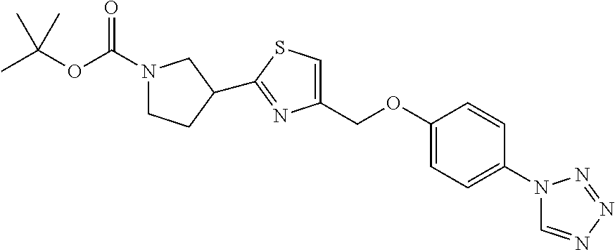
C1(OCC2=CSC(C3CCN(C(OC(C)(C)C)=O)C3)=N2)=CC=C(N2C=NN=N2)C=C1
